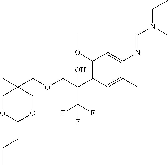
C1(OC)=C(C(C(F)(F)F)(O)COCC2(C)COC(CCC)OC2)C=C(C)C(N=CN(CC)C)=C1
